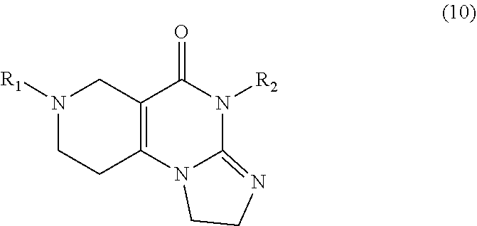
C1CN2C(=N1)N([R2])C(=O)C1=C2CCN([R1])C1
